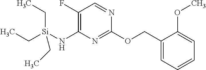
C1(COC2=NC(N[Si](CC)(CC)CC)=C(F)C=N2)=CC=CC=C1OC
